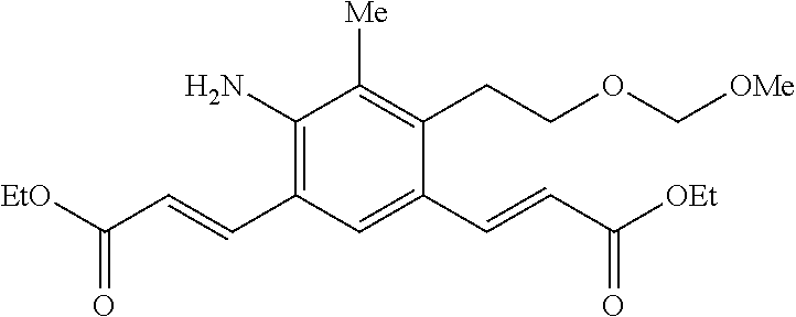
C1(N)=C(C=CC([EtO])=O)C=C(C=CC([OEt])=O)C(CCOC[OMe])=C1[Me]
